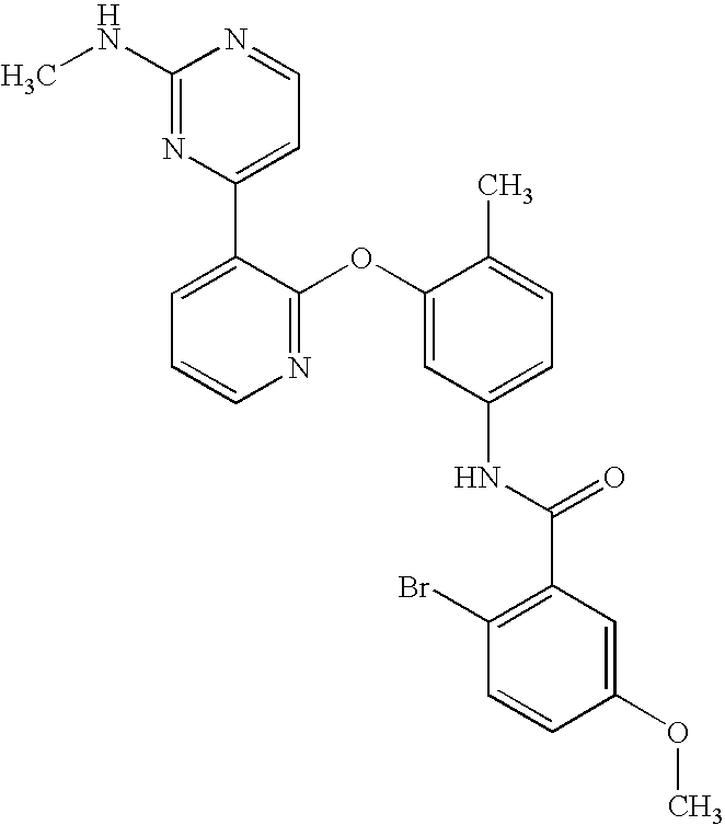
C1(NC)=NC(C2=CC=CN=C2OC2=CC(NC(C3=C(Br)C=CC(OC)=C3)=O)=CC=C2C)=CC=N1
